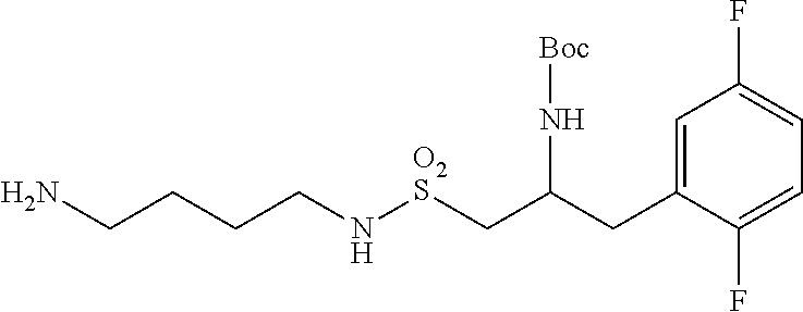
C(N[O2S]CC(CC1=CC(F)=CC=C1F)N[Boc])CCCN
